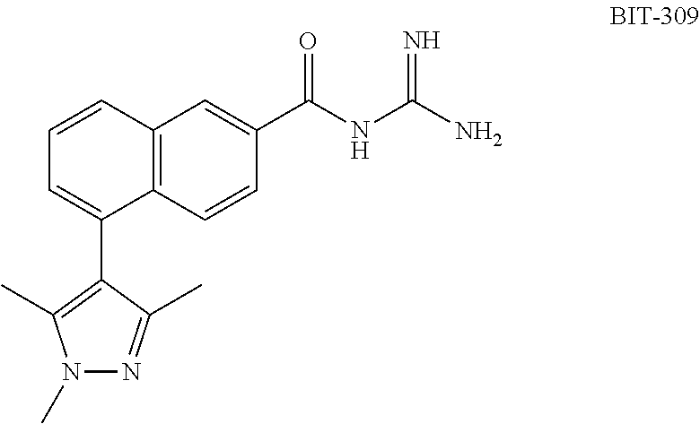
C1=CC2=C(C(C3=C(C)N(C)N=C3C)=C1)C=CC(C(NC(N)=N)=O)=C2
